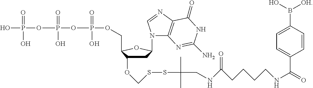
C1C(OCSSC(CNC(=O)CCCCNC(=O)C2=CC=C(B(O)[OH])C=C2)(C)C)C(COP(OP(OP(O)(O)=O)(=O)O)(=O)O)OC1N1C2=C(N=C1)C(=O)NC(N)=N2
